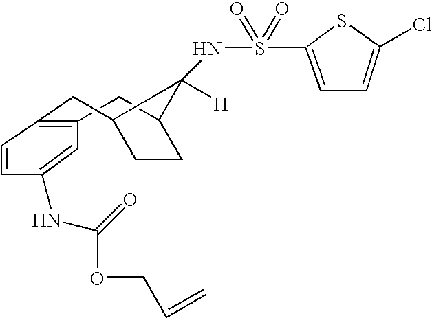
C1C2CCC(CC3=C1C=C(NC(OCC=C)=O)C=C3)C2([H])NS(=O)(=O)C1=CC=C(Cl)S1
